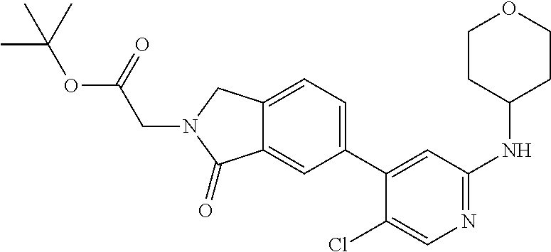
C1CC(NC2=NC=C(Cl)C(C3=CC=C4C(=C3)C(=O)N(CC(OC(C)(C)C)=O)C4)=C2)CCO1
